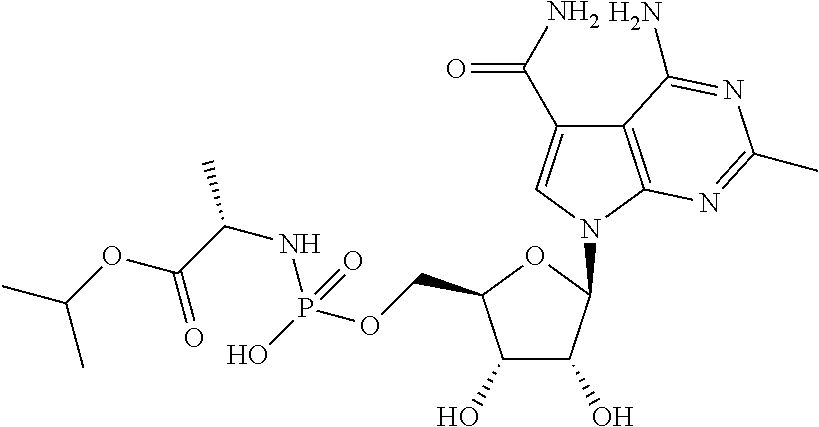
C12=C(N(C3C(O)C(O)C(COP(O)(=O)NC(C)C(=O)OC(C)C)O3)C=C1C(N)=O)N=C(C)N=C2N
